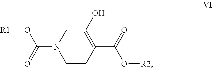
C1(O)=C(C(=O)O[R2])CCN(C(=O)O[R1])C1
